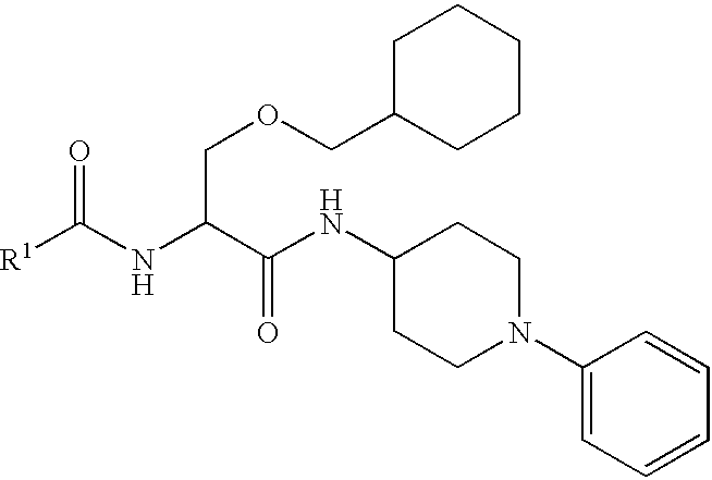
O=C(NC(C(NC1CCN(C2=CC=CC=C2)CC1)=O)COCC1CCCCC1)[R1]
